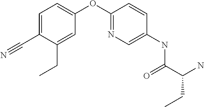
C1(C#N)=CC=C(OC2=NC=C(NC(C(N)CC)=O)C=C2)C=C1CC
